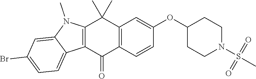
C12=C(C=CC(OC3CCN(S(C)(=O)=O)CC3)=C1)C(=O)C1=C(C2(C)C)N(C)C2=CC(Br)=CC=C12
